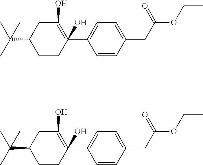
C1CC(C2=CC=C(CC(OCC)=O)C=C2)(O)=C(O)CC1C(C)(C)C.C1CC(C2=CC=C(CC(OCC)=O)C=C2)(O)=C(O)CC1C(C)(C)C
